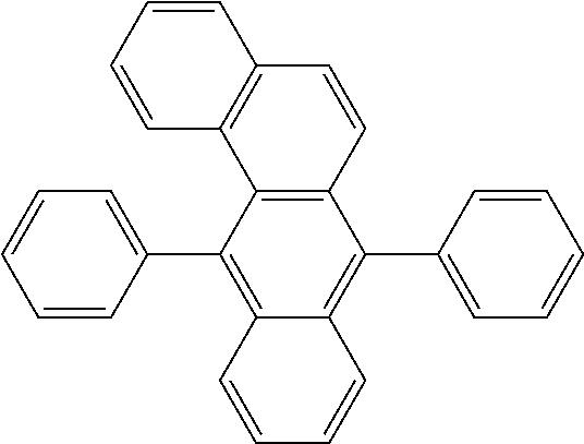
C1=CC=CC2=C(C3=CC=CC=C3)C3=C(C(C4=CC=CC=C4)=C12)C1=C(C=C3)C=CC=C1
